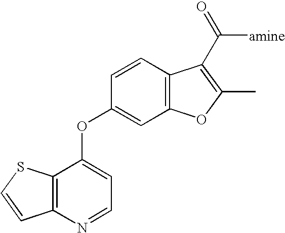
C1=CC2=C(S1)C(OC1=CC3=C(C=C1)C(C(=O)[amine])=C(C)O3)=CC=N2
